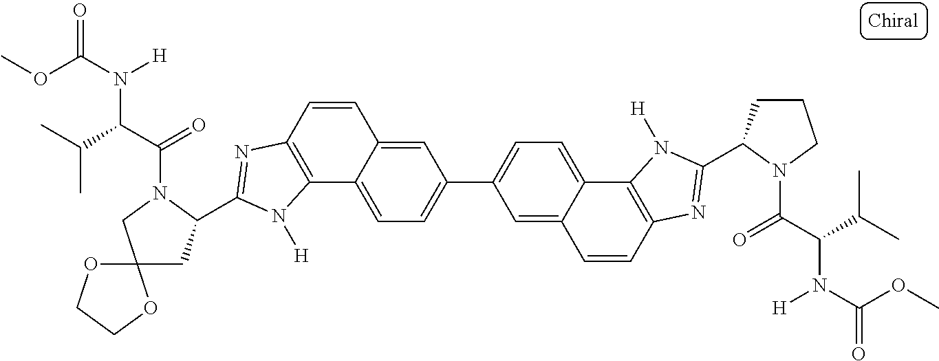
C12=CC=C(C3=CC=C4C(=C3)C=CC3=C4N([H])C(C4CCCN4C(C(C(C)C)N(C(OC)=O)[H])=O)=N3)C=C1C=CC1=C2N([H])C(C2CC3(CN2C(C(C(C)C)N(C(OC)=O)[H])=O)OCCO3)=N1
